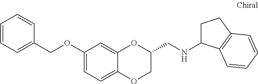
C1(OCC2=CC=CC=C2)=CC=C2C(=C1)OC(CNC1CCC3=C1C=CC=C3)CO2
